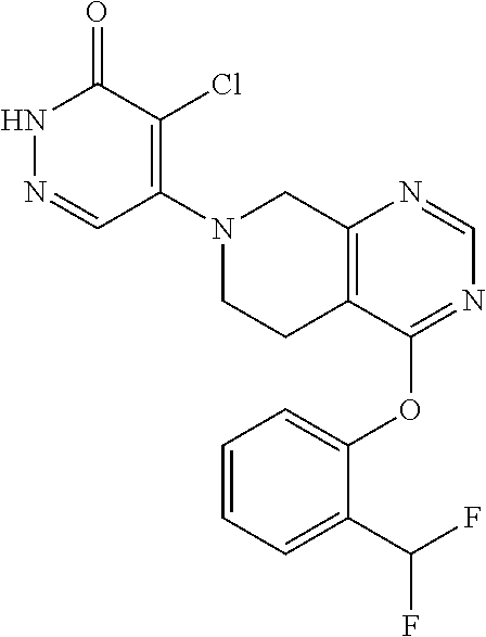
C1=NC2=C(C(OC3=CC=CC=C3C(F)F)=N1)CCN(C1=C(Cl)C(=O)NN=C1)C2
